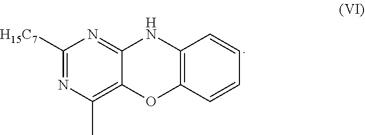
C12=C(C=CC=C1)NC1=NC([H15C7])=NC(C)=C1O2
